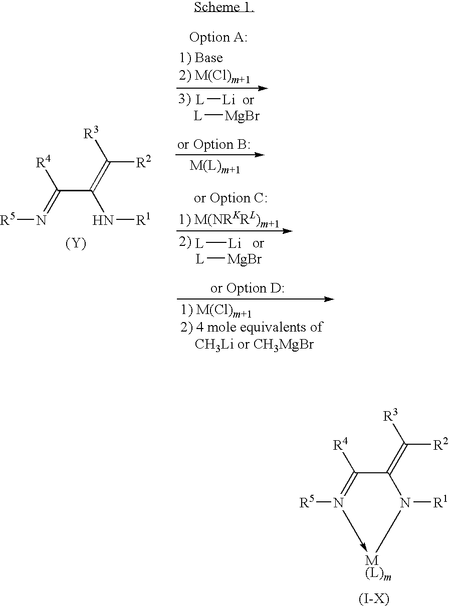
C(C(=C([R2])[R3])N[R1])(=N[R5])[R4].[(Y)].[L][Li].[L][MgBr].[L][Li].[L][MgBr].C1(=C([R2])[R3])C([R4])=N([R5])->[M(L)m]N1[R1]
